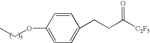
C1=CC(OCC)=CC=C1CCC([C2F5])=O
